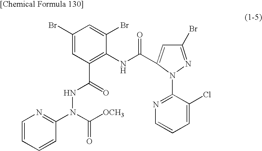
C1(Br)=CC(C(=O)NN(C2=NC=CC=C2)C([OCH3])=O)=C(NC(=O)C2=CC(Br)=NN2C2=NC=CC=C2Cl)C(Br)=C1
